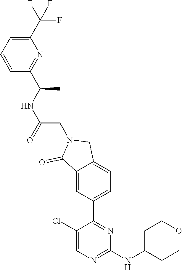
C1(Cl)=CN=C(NC2CCOCC2)N=C1C1=CC=C2C(=C1)C(=O)N(CC(NC(C1=NC(C(F)(F)F)=CC=C1)C)=O)C2
